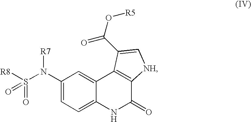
C1(N(S([R8])(=O)=O)[R7])=CC=C2C(=C1)C1=C(C(=O)N2)[NH]C=C1C(O[R5])=O
